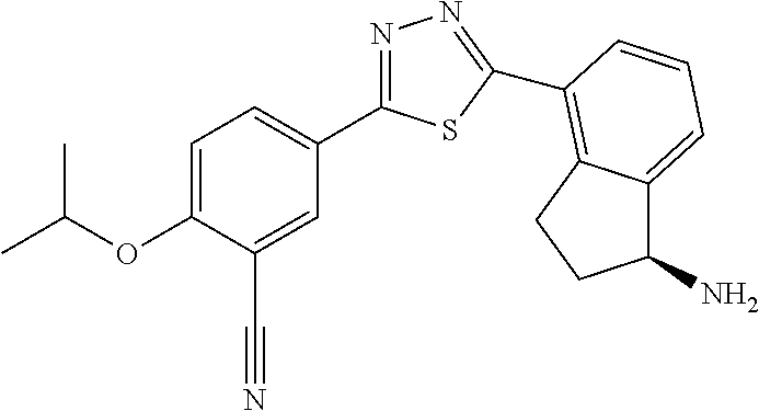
C1=C(OC(C)C)C(C#N)=CC(C2=NN=C(C3=C4C(=CC=C3)C(N)CC4)S2)=C1
